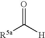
[R5a]C([H])=O
